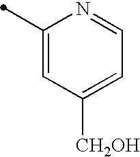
C1(C)=CC([CH2OH])=CC=N1
